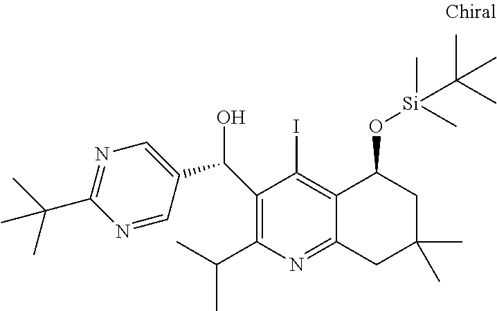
C1(C(C2=CN=C(C(C)(C)C)N=C2)O)=C(C(C)C)N=C2C(=C1I)C(O[Si](C)(C)C(C)(C)C)CC(C)(C)C2
